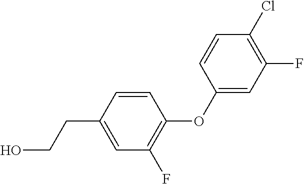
C1(CCO)=CC(F)=C(OC2=CC(F)=C(Cl)C=C2)C=C1
